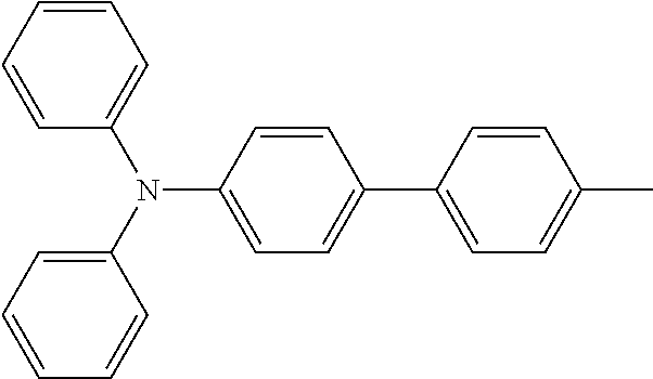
C1=CC=CC(N(C2=CC=CC=C2)C2=CC=C(C3=CC=C(C)C=C3)C=C2)=C1
